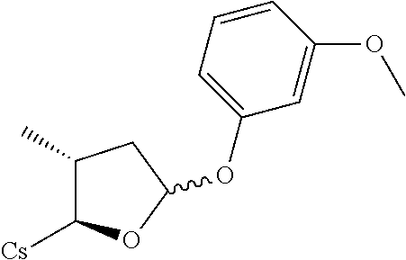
C1(C)C([Cs])OC(OC2=CC=CC(OC)=C2)C1
